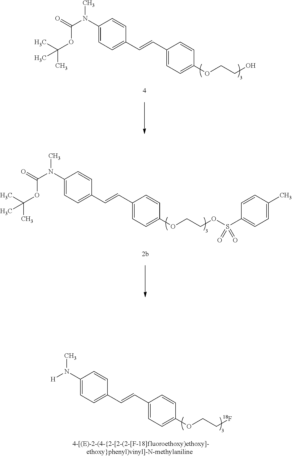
C1(N(C(=O)OC(C)(C)C)C)=CC=C(C=CC2=CC=C(OCCO)C=C2)C=C1.C1(N(C(=O)OC(C)(C)C)C)=CC=C(C=CC2=CC=C(OCCOS(C3=CC=C(C)C=C3)(=O)=O)C=C2)C=C1.C1(N(C)[H])=CC=C(C=CC2=CC=C(OCC[18F])C=C2)C=C1
